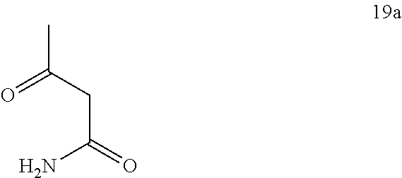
CC(CC(=O)N)=O
